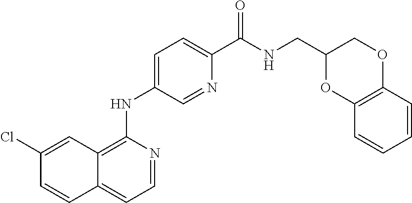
C1=NC(NC2=CC=C(C(NCC3OC4=C(C=CC=C4)OC3)=O)N=C2)=C2C(=C1)C=CC(Cl)=C2
